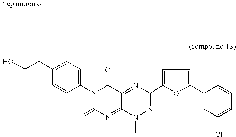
C1(N2C(=O)N=C3C(=NC(C4=CC=C(C5=CC(Cl)=CC=C5)O4)=NN3C)C2=O)=CC=C(CCO)C=C1
